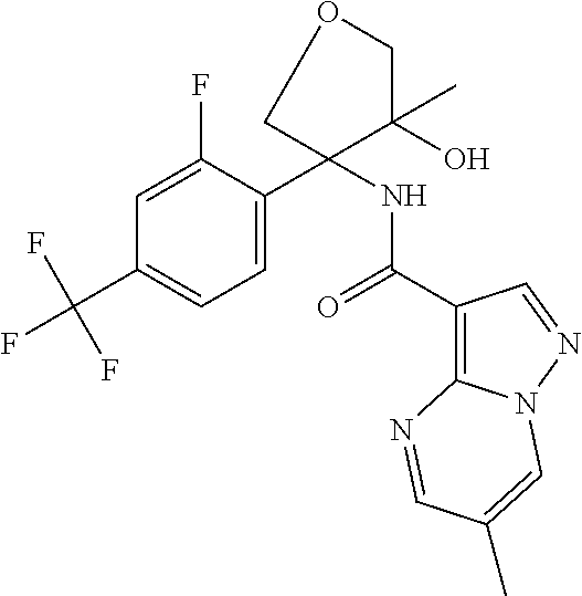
C1=C(C2(NC(C3=C4N(N=C3)C=C(C)C=N4)=O)C(O)(C)COC2)C(F)=CC(C(F)(F)F)=C1
